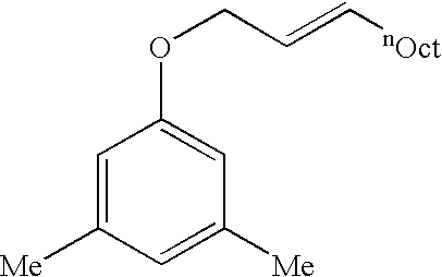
C(C=C[nOct])OC1=CC([Me])=CC([Me])=C1
